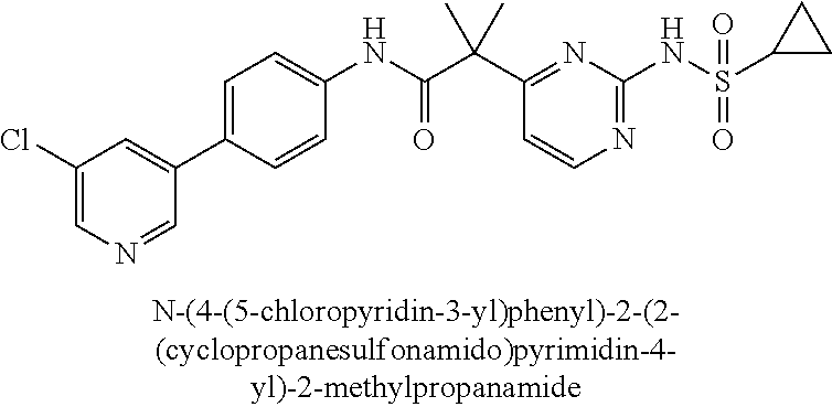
C1(NC(=O)C(C2=NC(NS(=O)(=O)C3CC3)=NC=C2)(C)C)=CC=C(C2=CC(Cl)=CN=C2)C=C1
